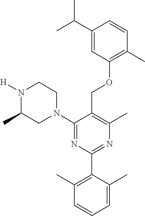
C1(C(C)C)=CC(OCC2=C(C)N=C(C3=C(C)C=CC=C3C)N=C2N2CCN([H])C(C)C2)=C(C)C=C1
